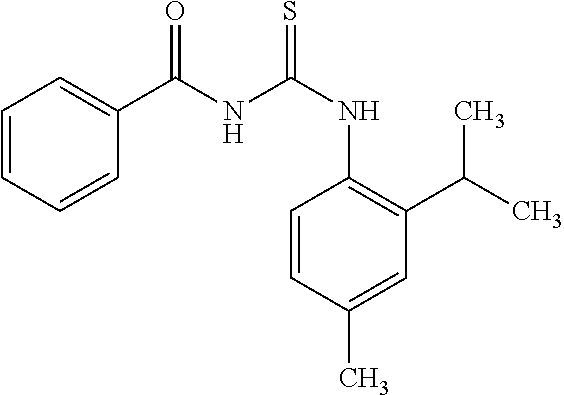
C1=C(C(NC(NC2=C(C(C)C)C=C(C)C=C2)=S)=O)C=CC=C1
